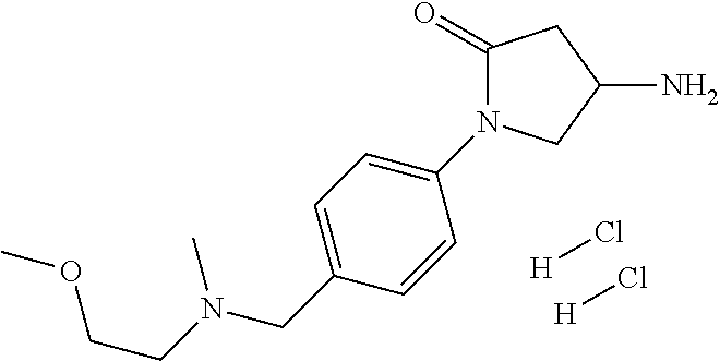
N(CC1=CC=C(N2C(=O)CC(N)C2)C=C1)(C)CCOC.[H]Cl.[H]Cl
